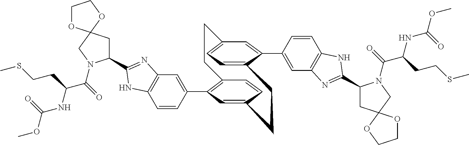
C12=C(C3=CC4=C(C=C3)NC(C3CC5(CN3C(=O)C(NC(OC)=O)CCSC)OCCO5)=N4)C=C(C=C1)CCC1=CC=C(C=C1C1=CC3=C(C=C1)NC(C1CC4(CN1C(=O)C(NC(OC)=O)CCSC)OCCO4)=N3)CC2
